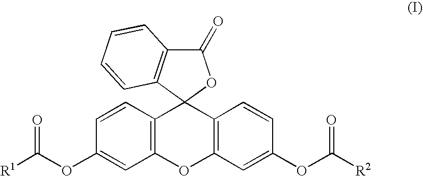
C12=C(C=C(OC([R2])=O)C=C1)OC1=C(C23OC(=O)C2=C3C=CC=C2)C=CC(OC([R1])=O)=C1
